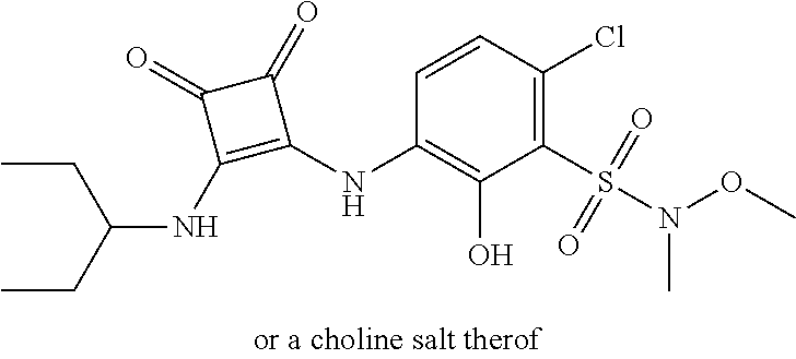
C1=CC(Cl)=C(S(N(OC)C)(=O)=O)C(O)=C1NC1=C(NC(CC)CC)C(=O)C1=O
